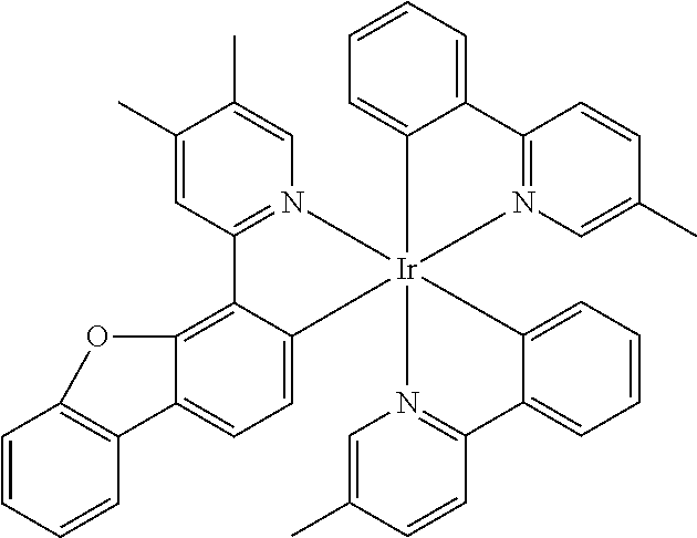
C1=C2C(=C3C(=C1)[Ir]14(N5=C3C=C(C)C(C)=C5)(C3=CC=CC=C3C3=N1C=C(C)C=C3)N1=C(C=CC(C)=C1)C1=CC=CC=C14)OC1=C2C=CC=C1
